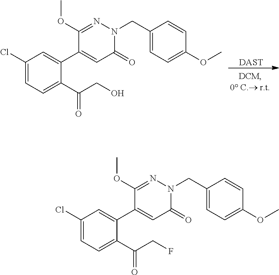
[DAST].C1(Cl)=CC=C(C(CO)=O)C(C2=CC(=O)N(CC3=CC=C(OC)C=C3)N=C2OC)=C1.C1(Cl)=CC=C(C(CF)=O)C(C2=CC(=O)N(CC3=CC=C(OC)C=C3)N=C2OC)=C1
